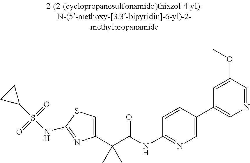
C1(C(C(NC2=NC=C(C3=CN=CC(OC)=C3)C=C2)=O)(C)C)=CSC(NS(C2CC2)(=O)=O)=N1
